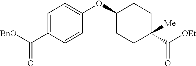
C1=C(C([BnO])=O)C=CC(OC2CCC([Me])(C([OEt])=O)CC2)=C1
